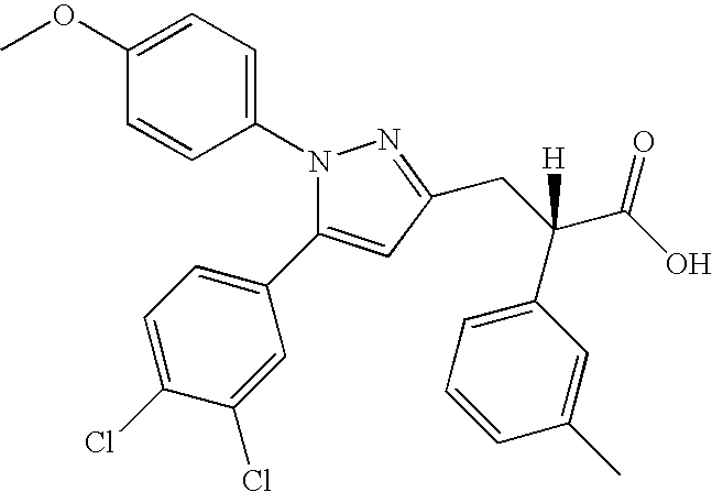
N1(C2=CC=C(OC)C=C2)N=C(CC(C(O)=O)(C2=CC=CC(C)=C2)[H])C=C1C1=CC=C(Cl)C(Cl)=C1
